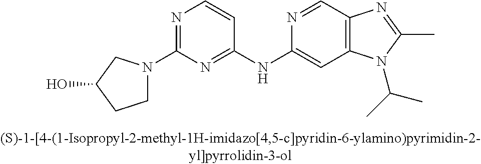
CC1=NC2=C(N1C(C)C)C=C(NC1=NC(N3CCC(O)C3)=NC=C1)N=C2
